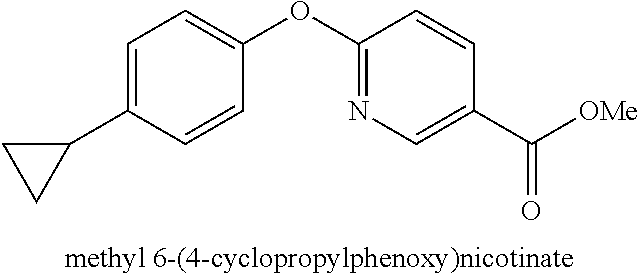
C1=C(C2CC2)C=CC(OC2=NC=C(C([OMe])=O)C=C2)=C1
